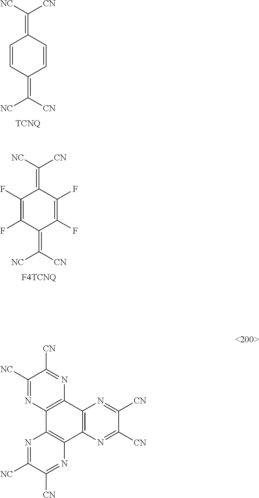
C1=CC(=C([NC])[CN])C=CC1=C([CN])[NC].C1(F)=C(F)C(=C([NC])[CN])C(F)=C(F)C1=C([CN])[NC].C1([NC])=NC2=C(N=C1[CN])C1=C(C3=C2N=C([NC])C([CN])=N3)N=C([CN])C([CN])=N1
